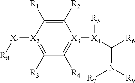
C1([R2])=C([R1])[X2]([X1][R8])=C([R3])C([R4])=[X3]1[X4](C([R6])N([R9])[R7])[R5]
